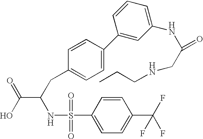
C1(S(NC(C(=O)O)CC2=CC=C(C3=CC(NC(CNCCC)=O)=CC=C3)C=C2)(=O)=O)=CC=C(C(F)(F)F)C=C1
